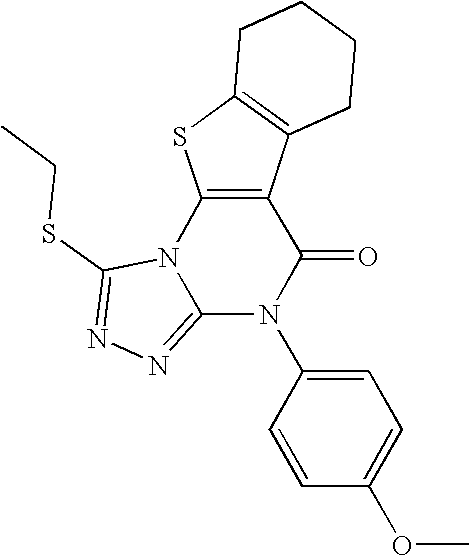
C1(SCC)=NN=C2N1C1=C(C(=O)N2C2=CC=C(OC)C=C2)C2=C(S1)CCCC2
